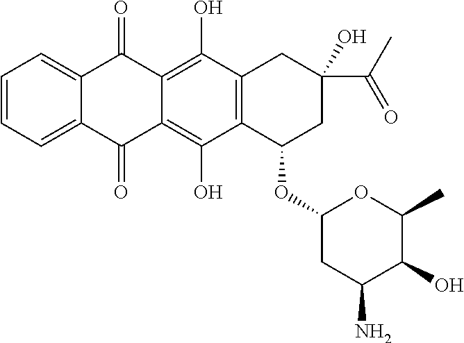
C1=CC=C2C(=C1)C(=O)C1=C(O)C3=C(C(O)=C1C2=O)C(OC1CC(N)C(O)C(C)O1)CC(C(C)=O)(O)C3
